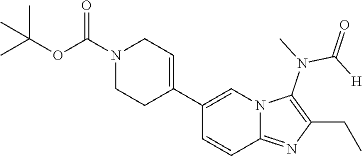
C1(C2=CN3C(=NC(CC)=C3N(C)C([H])=O)C=C2)=CCN(C(OC(C)(C)C)=O)CC1
